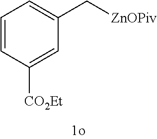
C1=CC([CO2Et])=CC(C[ZnOPiv])=C1
